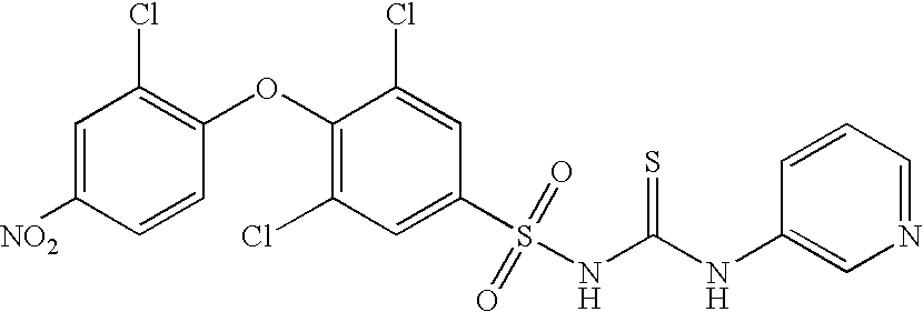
[NO2]C1=CC(Cl)=C(OC2=C(Cl)C=C(S(=O)(=O)NC(NC3=CN=CC=C3)=S)C=C2Cl)C=C1
